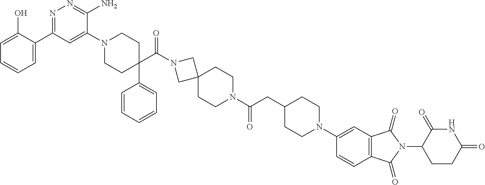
C1=CC=C(C2=NN=C(N)C(N3CCC(C4=CC=CC=C4)(C(N4CC5(C4)CCN(C(=O)CC4CCN(C6=CC7=C(C=C6)C(=O)N(C6CCC(=O)NC6=O)C7=O)CC4)CC5)=O)CC3)=C2)C(O)=C1
